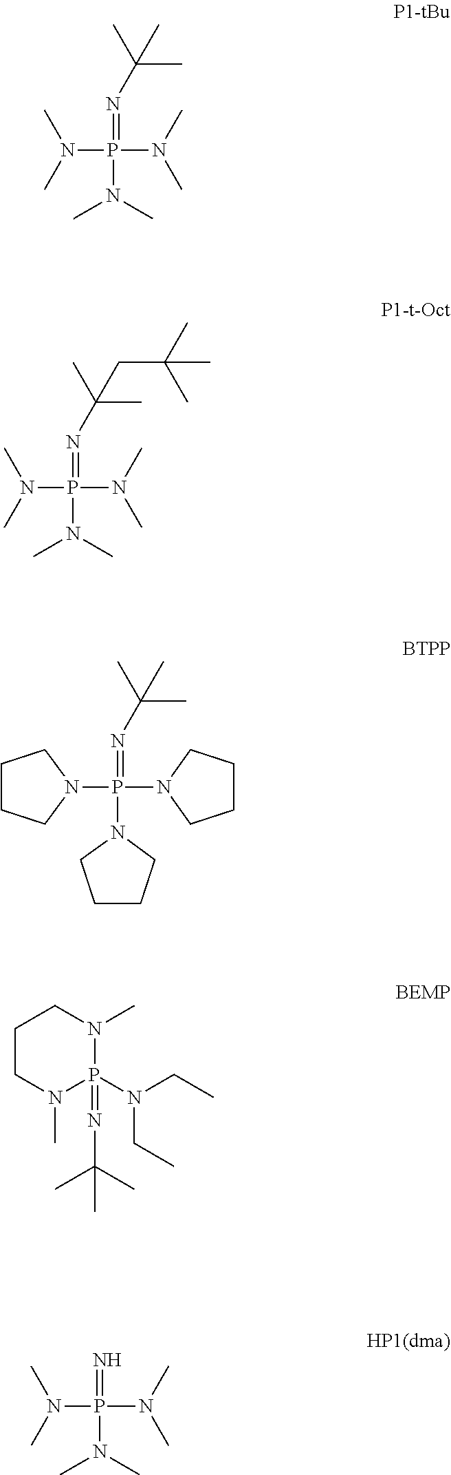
P(N(C)C)(N(C)C)(N(C)C)=NC(C)(C)C.P(N(C)C)(N(C)C)(N(C)C)=NC(C)(C)CC(C)(C)C.P(N1CCCC1)(N1CCCC1)(N1CCCC1)=NC(C)(C)C.P1(=NC(C)(C)C)(N(CC)CC)N(C)CCCN1C.P(N(C)C)(N(C)C)(N(C)C)=N
